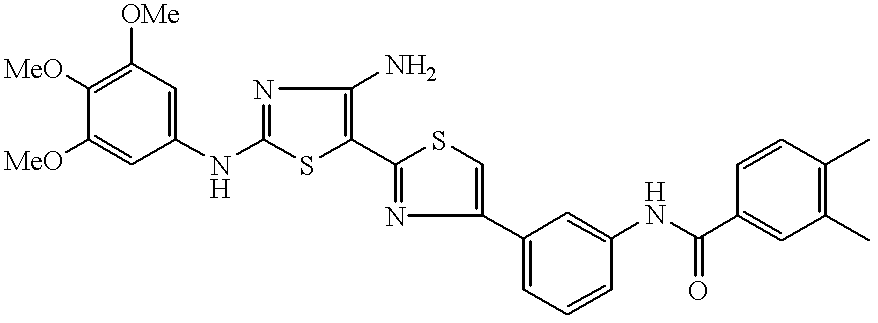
[MeO]C1=C([OMe])C=C(NC2=NC(N)=C(C3=NC(C4=CC=CC(NC(C5=CC(C)=C(C)C=C5)=O)=C4)=CS3)S2)C=C1[MeO]
